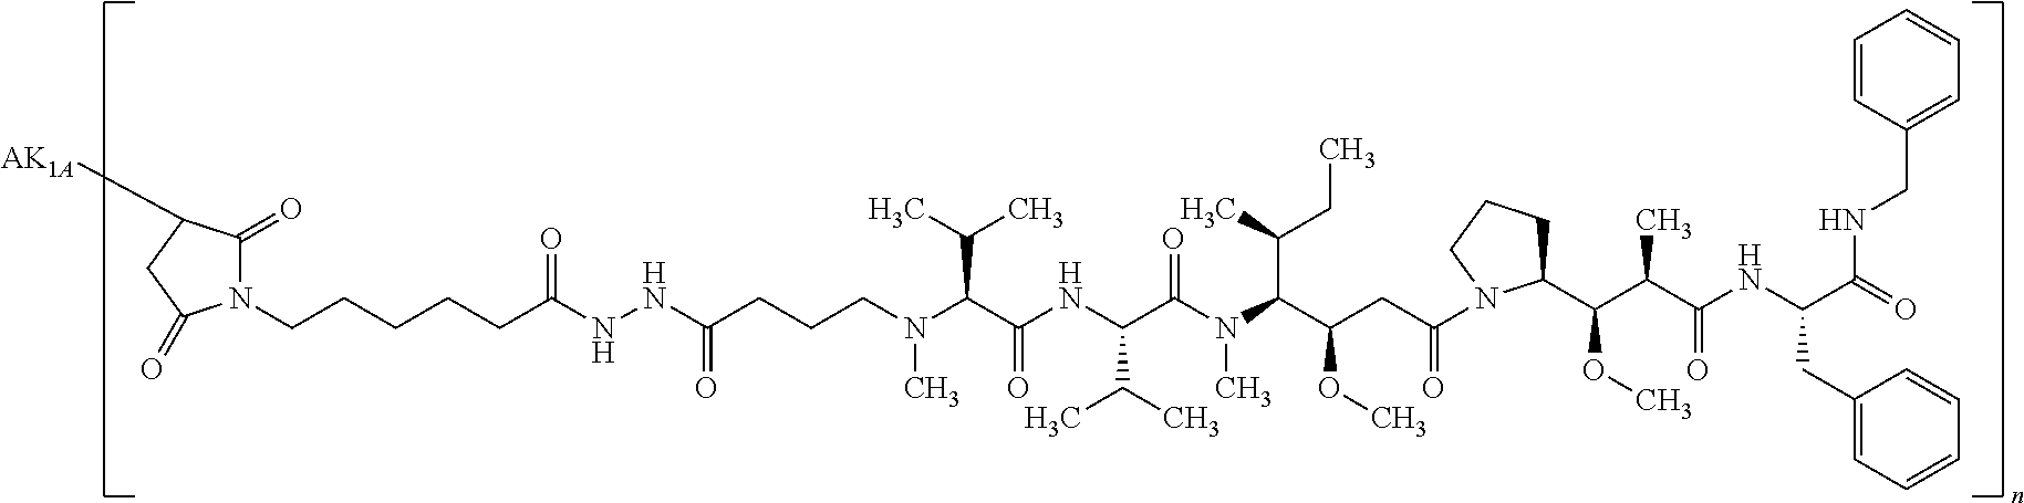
C(CCCCC(NNC(=O)CCCN(C)C(C(=O)NC(C(C)C)C(N(C(C(OC)CC(=O)N1C(C(C(C)C(=O)NC(C(=O)NCC2=CC=CC=C2)CC2=CC=CC=C2)OC)CCC1)C(C)CC)C)=O)C(C)C)=O)N1C(=O)C([AK1A])CC1=O
